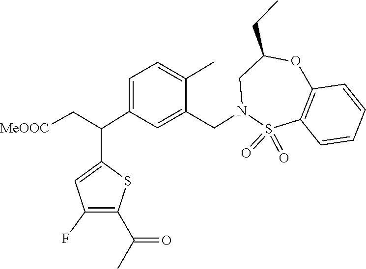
S1(=O)(=O)C2=C(C=CC=C2)OC(CC)CN1CC1=CC(C(C2=CC(F)=C(C(C)=O)S2)C[MeOOC])=CC=C1C
